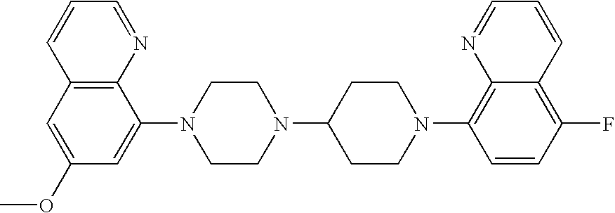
C1=C(OC)C=C(N2CCN(C3CCN(C4=C5C(=C(F)C=C4)C=CC=N5)CC3)CC2)C2=C1C=CC=N2
